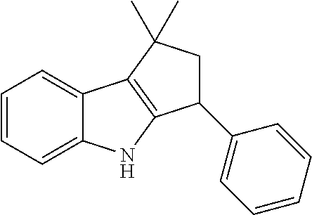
C1=CC=C2C(=C1)C1=C(N2)C(C2=CC=CC=C2)CC1(C)C
